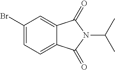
C1(Br)=CC=C2C(=C1)C(=O)N(C(C)C)C2=O
